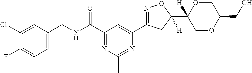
C1(CNC(C2=NC(C)=NC(C3=NOC(C4([H])COC(CO)CO4)([H])C3)=C2)=O)=CC=C(F)C(Cl)=C1
